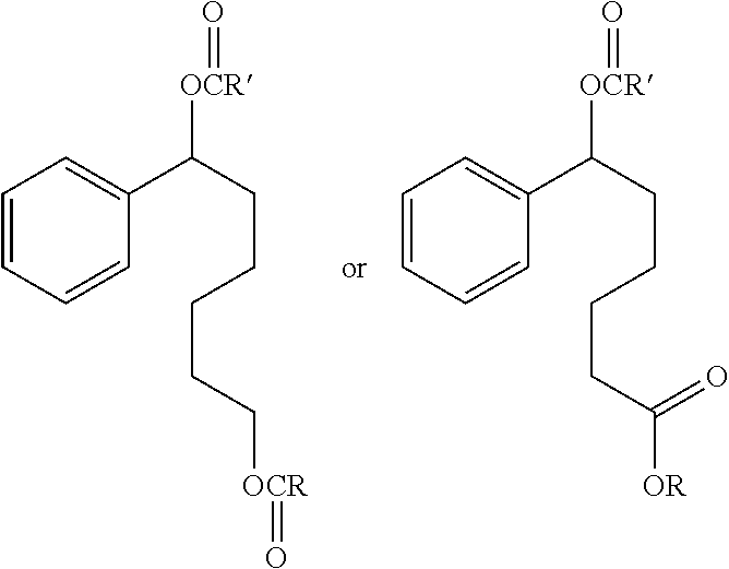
C1=CC=CC(C(CCCCC[OCR]=O)[OCR]=O)=C1.C1=CC=CC(C(CCCCC([OR])=O)[OCR]=O)=C1
